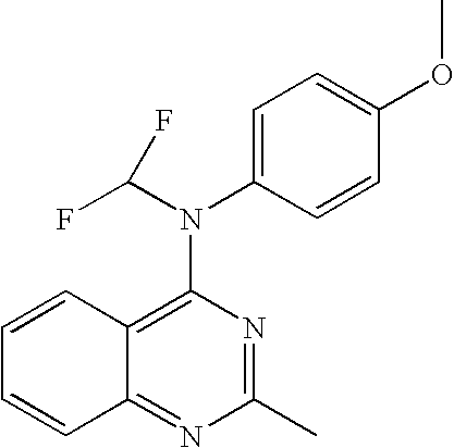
C1(C)=NC(N(C(F)F)C2=CC=C(OC)C=C2)=C2C(=N1)C=CC=C2
